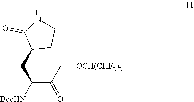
[BocHN]C(C(C[OCH(CHF2)2])=O)CC1CCNC1=O
